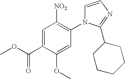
C1=C(C(=O)OC)C(OC)=CC(N2C=CN=C2C2CCCCC2)=C1[NO2]
